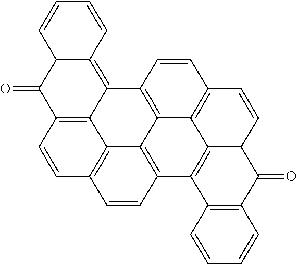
C1=CC=CC2=C3C4=C(C(=O)C12)C=CC1=C4C2=C(C=C1)C1=C4C5=C(C=CC3=C25)C=CC4C(=O)C2=C1C=CC=C2
